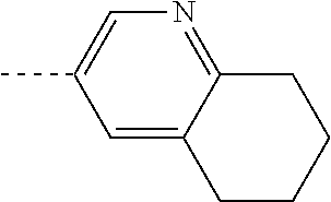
C1=C2C(=NC=C1C)CCCC2
